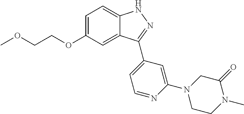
C1=C(OCCOC)C=C2C(=C1)NN=C2C1=CC=NC(N2CCN(C)C(=O)C2)=C1
